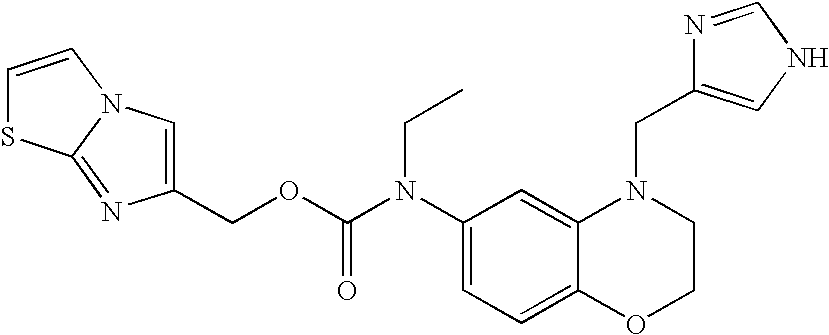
C1(N(C(OCC2=CN3C(=N2)SC=C3)=O)CC)=CC=C2C(=C1)N(CC1=CNC=N1)CCO2
